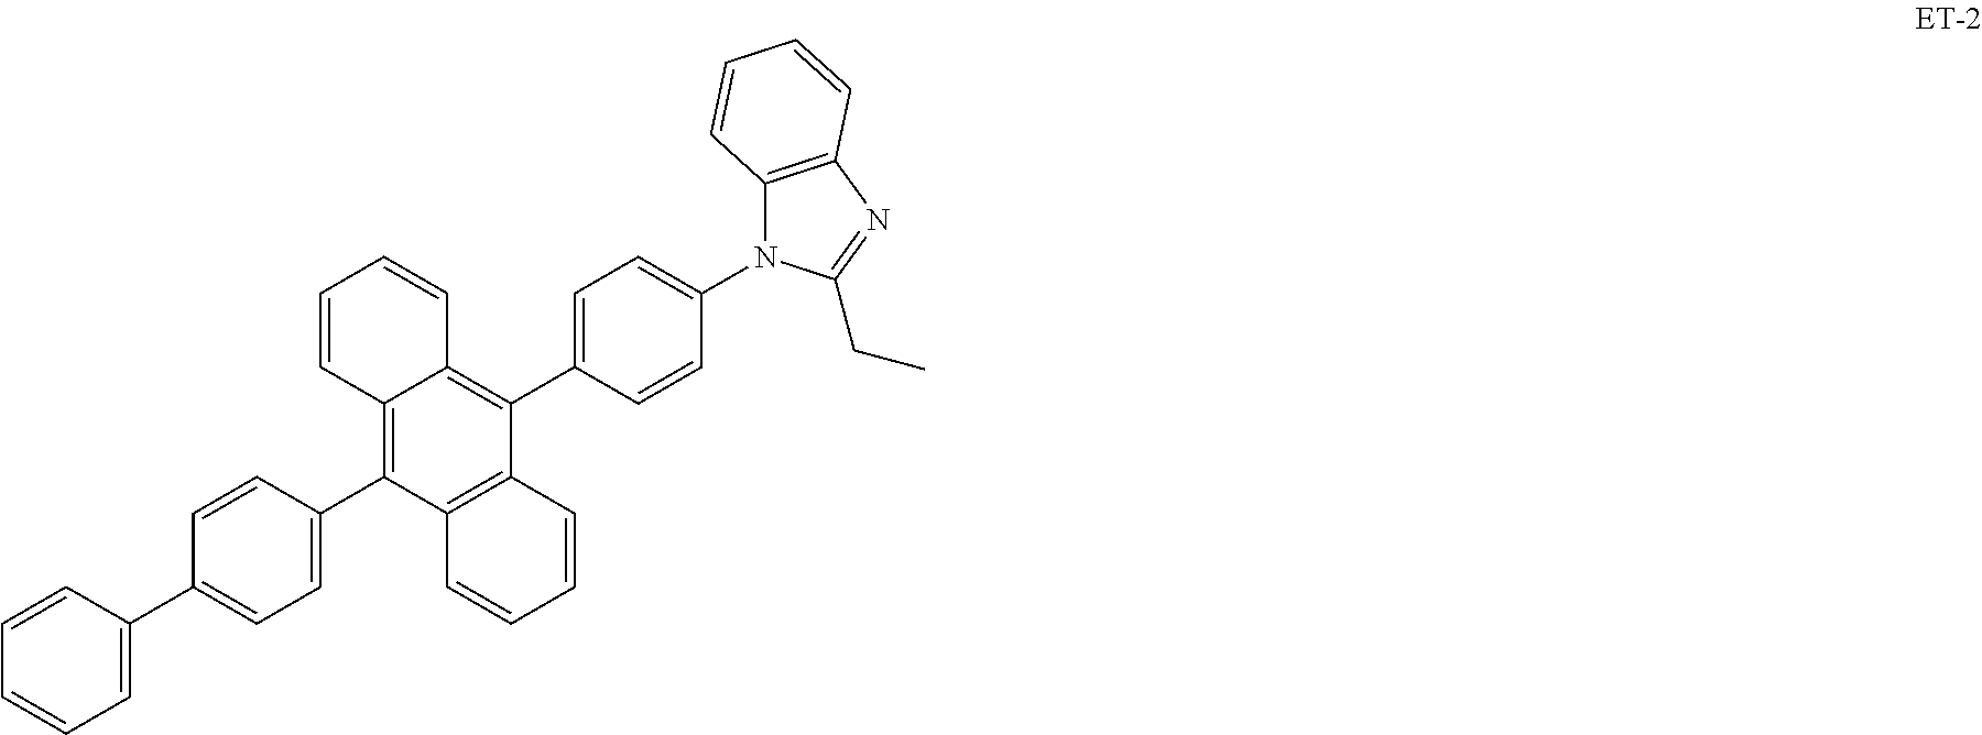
C12=C(C3=CC=C(C4=CC=CC=C4)C=C3)C3=C(C(C4=CC=C(N5C6=C(N=C5CC)C=CC=C6)C=C4)=C1C=CC=C2)C=CC=C3
